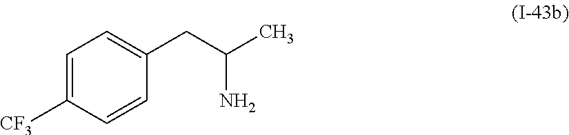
C1=CC([CF3])=CC=C1CC(N)C
